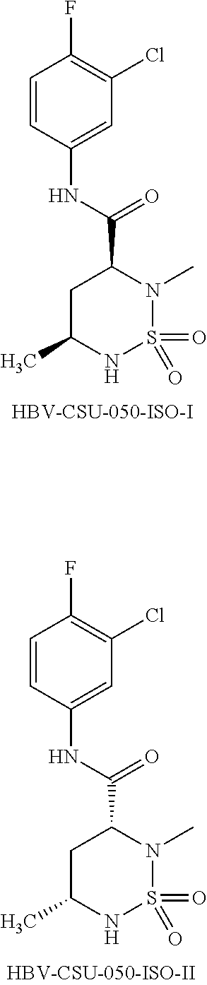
N(C(C1CC(C)NS(=O)(=O)N1C)=O)C1=CC(Cl)=C(F)C=C1.N(C(C1CC(C)NS(=O)(=O)N1C)=O)C1=CC(Cl)=C(F)C=C1
